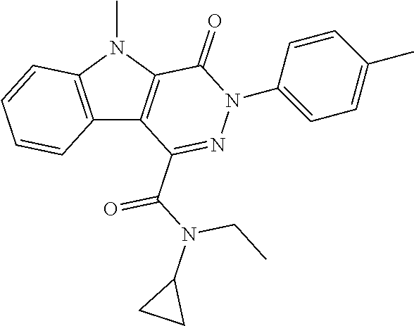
C12=C(N(C)C3=C1C(C(N(CC)C1CC1)=O)=NN(C1=CC=C(C)C=C1)C3=O)C=CC=C2
